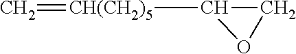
[CH(CH2)5](C1CO1)=C
